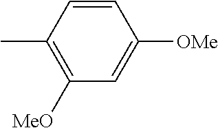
C1=CC(C)=C([MeO])C=C1[OMe]
